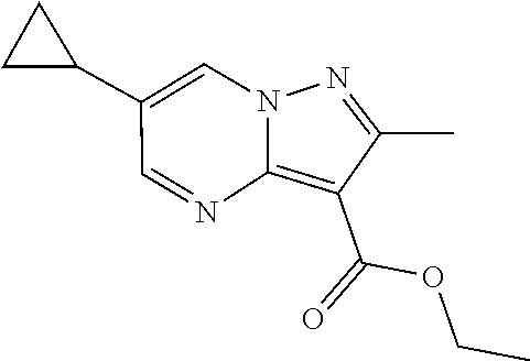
CCOC(=O)C1=C2N=CC(C3CC3)=CN2N=C1C
